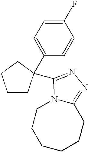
C1(F)=CC=C(C2(C3=NN=C4CCCCCCN43)CCCC2)C=C1
